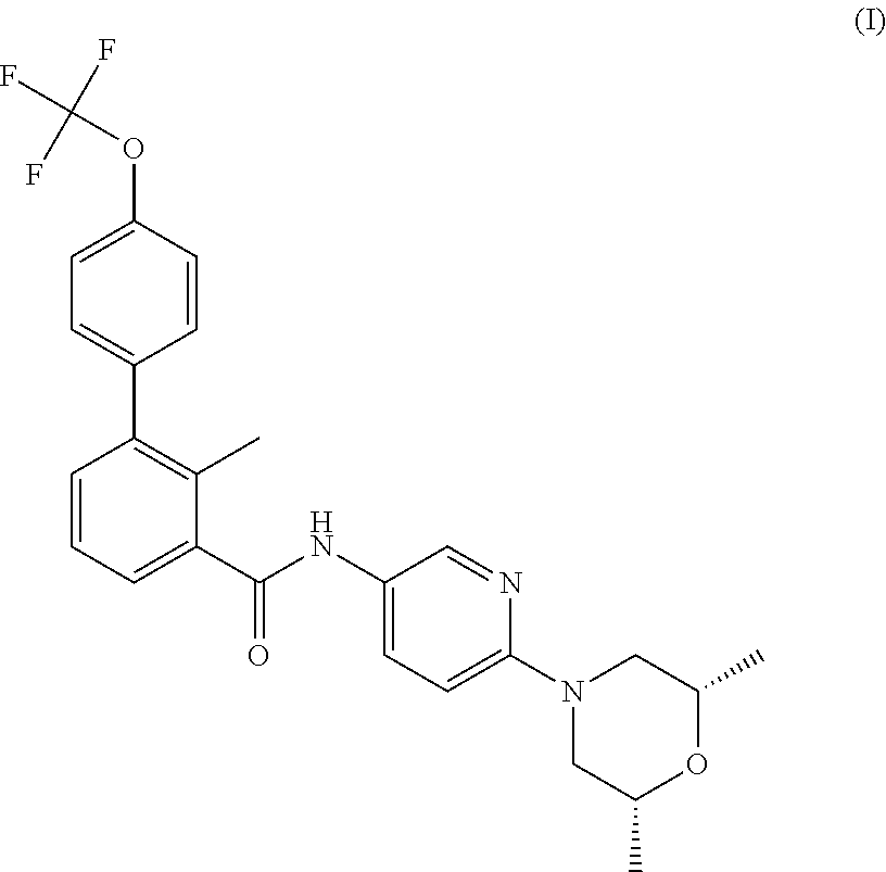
C1(OC(F)(F)F)=CC=C(C2=C(C)C(C(=O)NC3=CC=C(N4CC(C)OC(C)C4)N=C3)=CC=C2)C=C1
